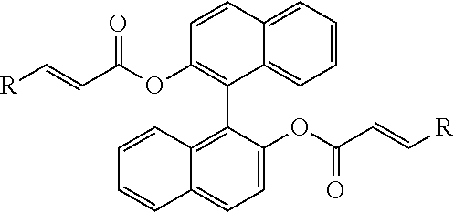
C12=CC=CC=C1C=CC(OC(C=C[R])=O)=C2C1=C2C(=CC=C1OC(C=C[R])=O)C=CC=C2
